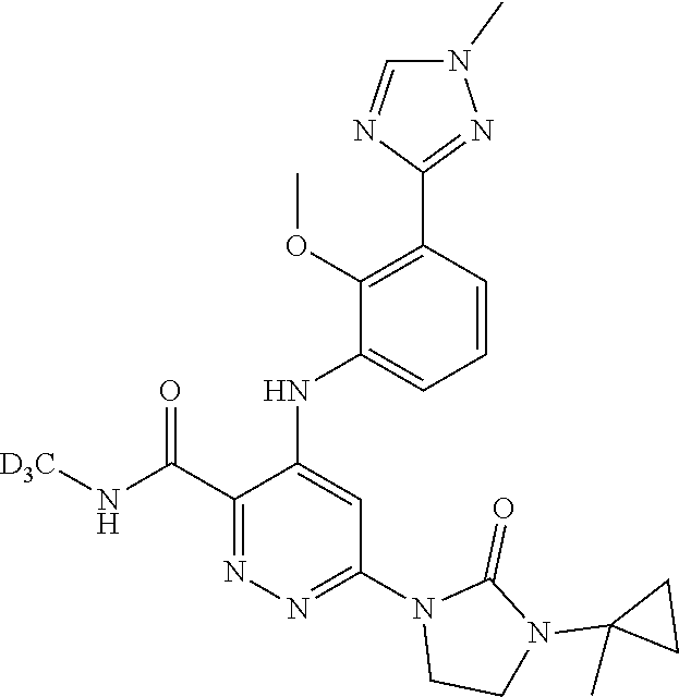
C1=CC(C2=NN(C)C=N2)=C(OC)C(NC2=CC(N3CCN(C4(C)CC4)C3=O)=NN=C2C(N[D3C])=O)=C1
